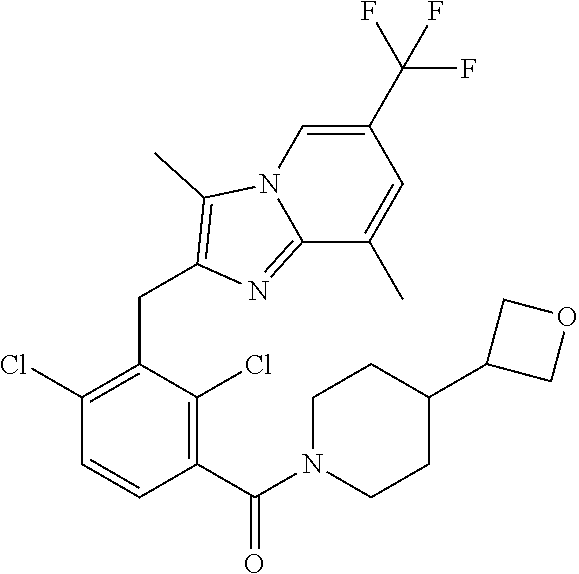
C1(Cl)=C(CC2=C(C)N3C=C(C(F)(F)F)C=C(C)C3=N2)C(Cl)=C(C(N2CCC(C3COC3)CC2)=O)C=C1
